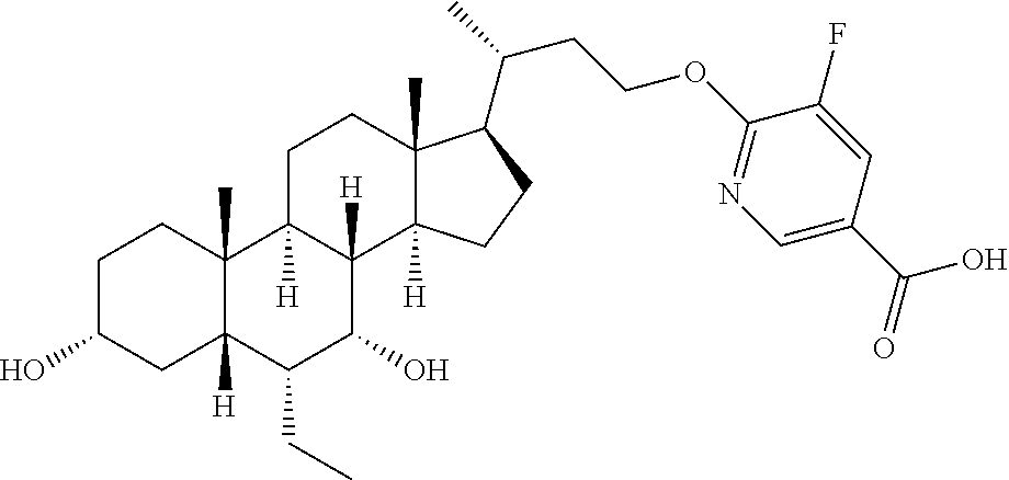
OC1CCC2(C)C([H])(C1)C(CC)C(O)C1([H])C2([H])CCC2(C)C1([H])CCC2C(C)CCOC1=NC=C(C(=O)O)C=C1F
